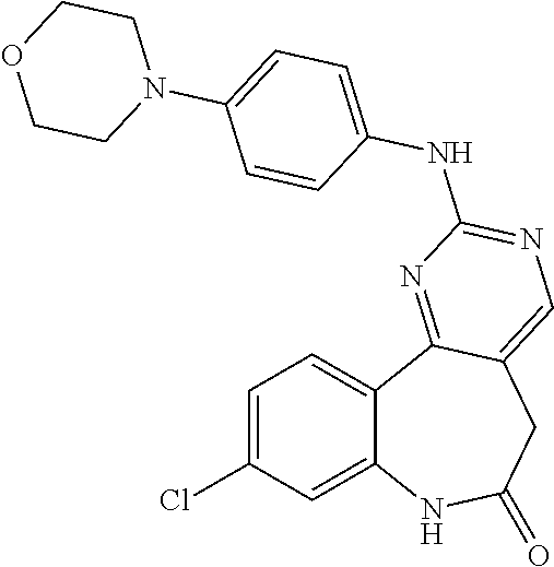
C12=CC(Cl)=CC=C1C1=NC(NC3=CC=C(N4CCOCC4)C=C3)=NC=C1CC(=O)N2
